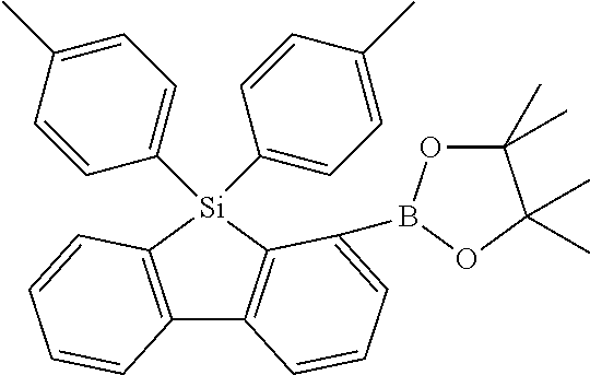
C12=C([Si](C3=CC=C(C)C=C3)(C3=CC=C(C)C=C3)C3=C1C=CC=C3B1OC(C)(C)C(C)(C)O1)C=CC=C2
